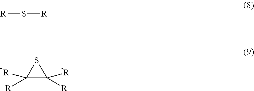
[R]S[R].S1C([R])([R])C1([R])[R]
